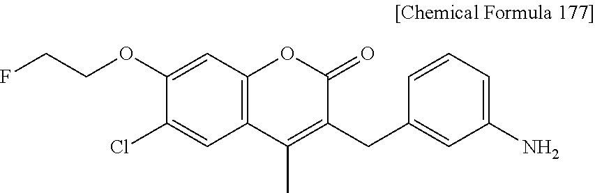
O(C1=CC2=C(C=C1Cl)C(C)=C(CC1=CC(N)=CC=C1)C(=O)O2)CCF
